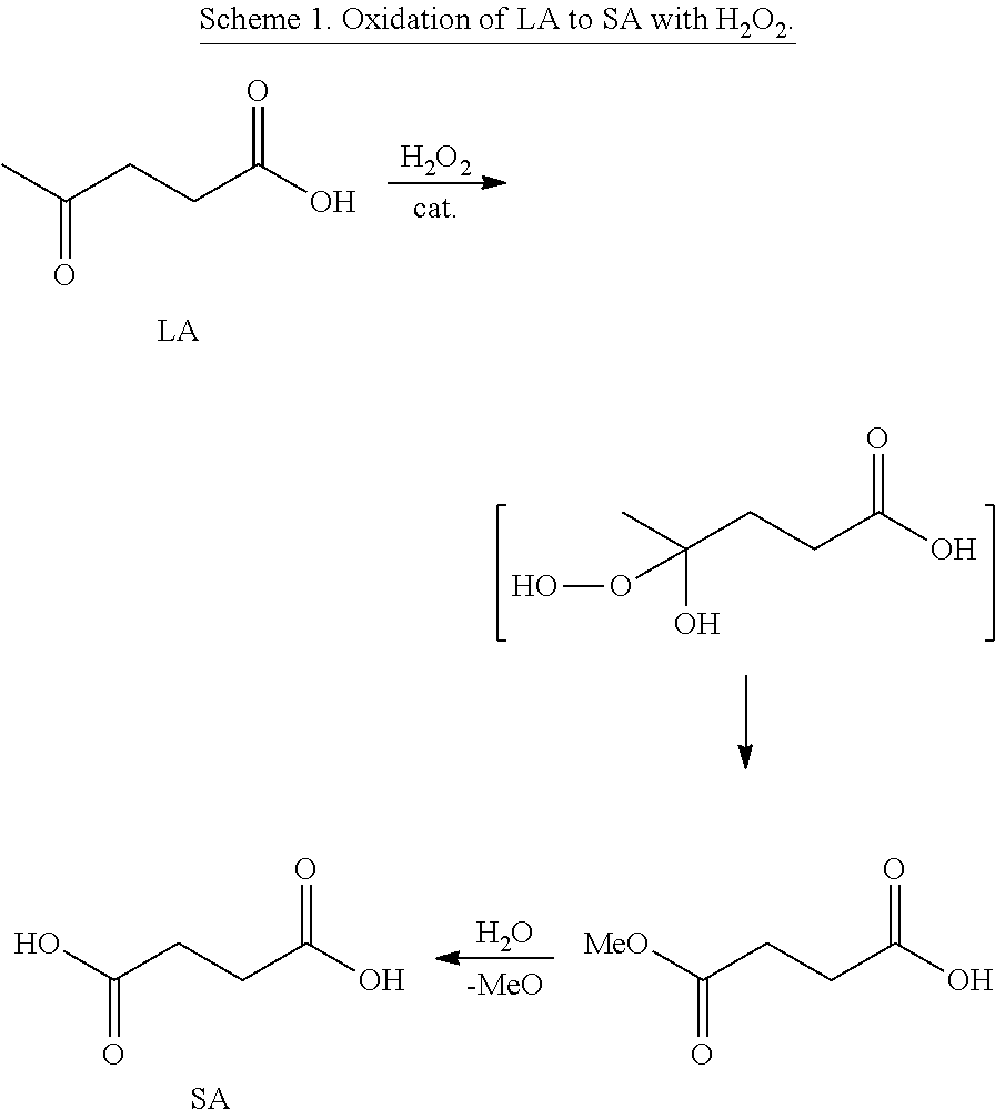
[H2O2].CC(CCC(O)=O)=O.CC(CCC(O)=O)(O)OO.[MeO]C(CCC(O)=O)=O.O.OC(CCC(O)=O)=O
